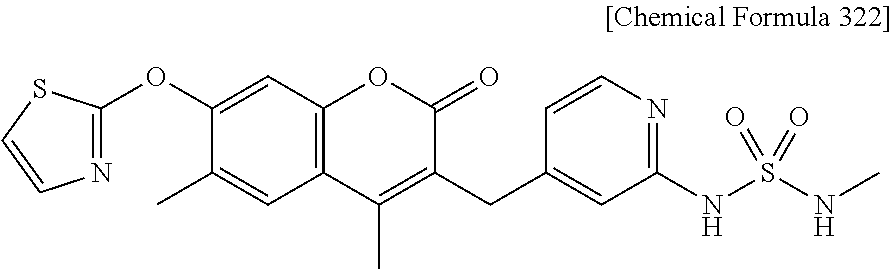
C1(OC2=NC=CS2)=CC2=C(C=C1C)C(C)=C(CC1=CC(NS(NC)(=O)=O)=NC=C1)C(=O)O2
